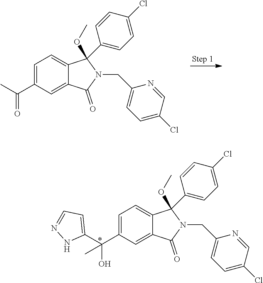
C1=C(C(=O)C)C=C2C(=C1)C(OC)(C1=CC=C(Cl)C=C1)N(CC1=CC=C(Cl)C=N1)C2=O.C1=C(C(O)(C2=CC=NN2)C)C=C2C(=C1)C(OC)(C1=CC=C(Cl)C=C1)N(CC1=CC=C(Cl)C=N1)C2=O
